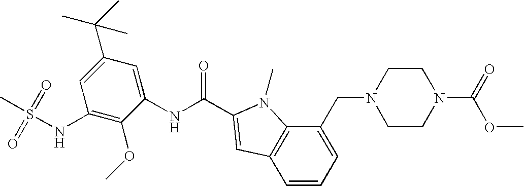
CS(NC1=C(OC)C(NC(=O)C2=CC3=C(C(CN4CCN(C(=O)OC)CC4)=CC=C3)N2C)=CC(C(C)(C)C)=C1)(=O)=O
